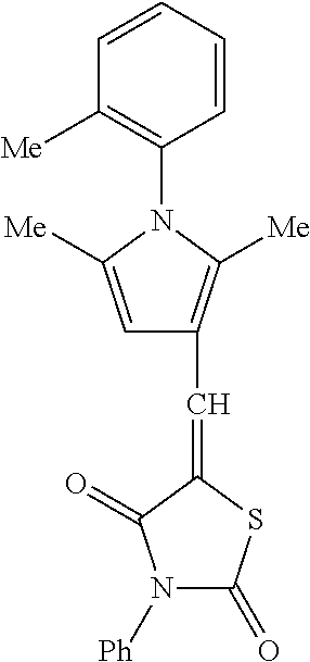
C1=CC=CC(N2C([Me])=CC(C=C3SC(=O)N([Ph])C3=O)=C2[Me])=C1[Me]
